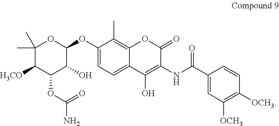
C1(OC2C(O)C(OC(N)=O)C([H3CO])C(C)(C)O2)=CC=C2C(=C1C)OC(=O)C(NC(=O)C1=CC([OCH3])=C([OCH3])C=C1)=C2O
